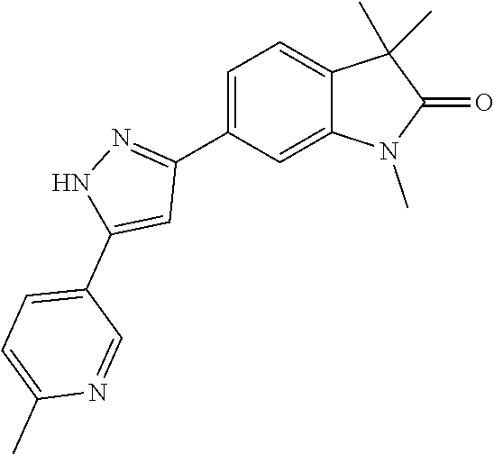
C1=C(C2=NNC(C3=CC=C(C)N=C3)=C2)C=C2C(=C1)C(C)(C)C(=O)N2C
